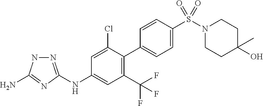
C1(NC2=CC(C(F)(F)F)=C(C3=CC=C(S(N4CCC(C)(O)CC4)(=O)=O)C=C3)C(Cl)=C2)=NNC(N)=N1
